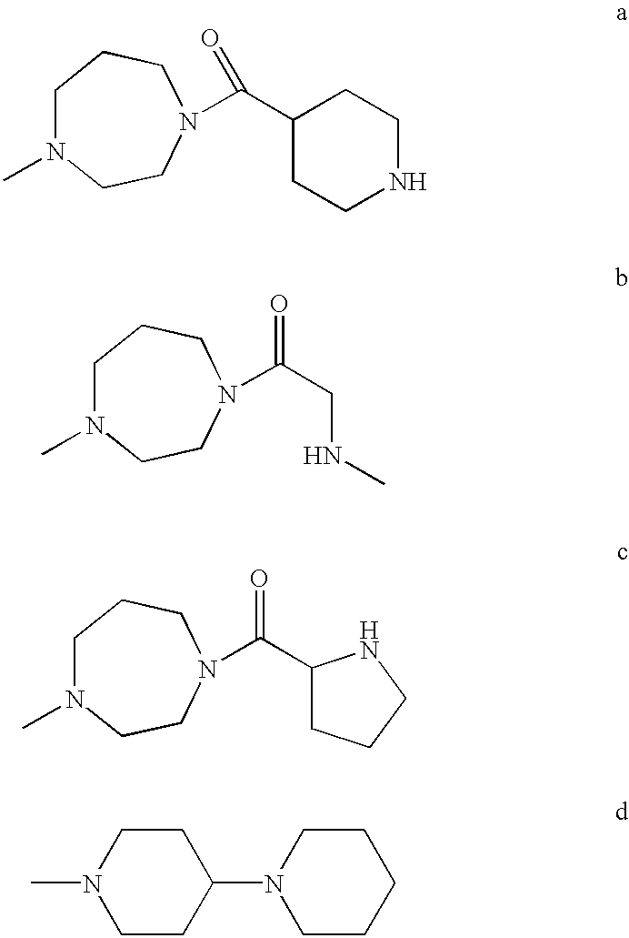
C1N(C)CCN(C(C2CCNCC2)=O)CC1.C1N(C)CCN(C(CNC)=O)CC1.C1N(C)CCN(C(=O)C2CCCN2)CC1.N1(C)CCC(N2CCCCC2)CC1
